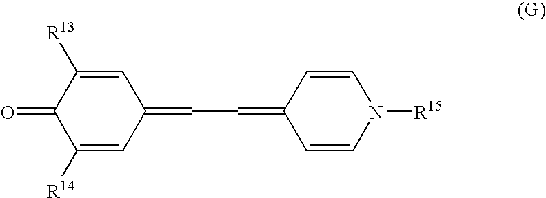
C1([R14])=CC(=CC=C2C=CN([R15])C=C2)C=C([R13])C1=O
